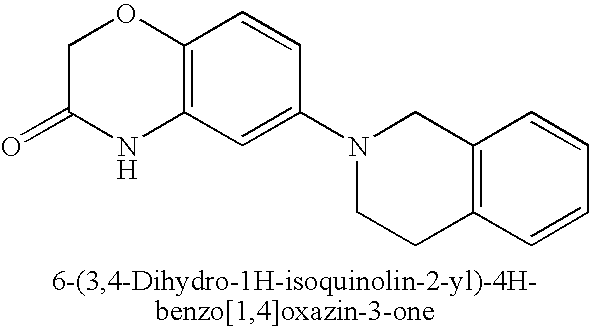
C1C(=O)NC2=C(O1)C=CC(N1CC3=C(C=CC=C3)CC1)=C2
